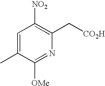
C1=C(C)C([OMe])=NC(C[CO2H])=C1[NO2]
